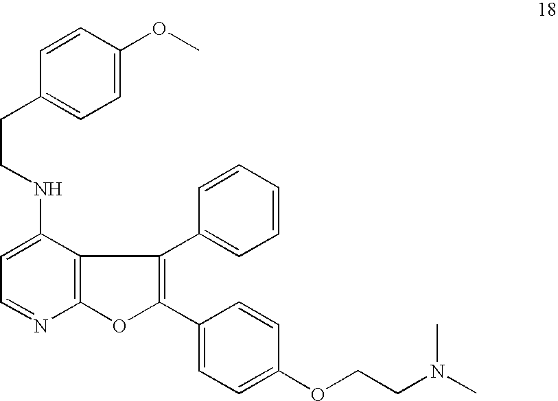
C12=C(OC(C3=CC=C(OCCN(C)C)C=C3)=C1C1=CC=CC=C1)N=CC=C2NCCC1=CC=C(OC)C=C1
